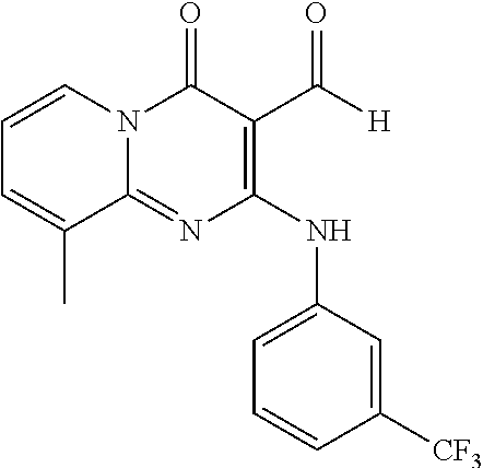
C1=CN2C(=NC(NC3=CC=CC([CF3])=C3)=C(C([H])=O)C2=O)C(C)=C1
